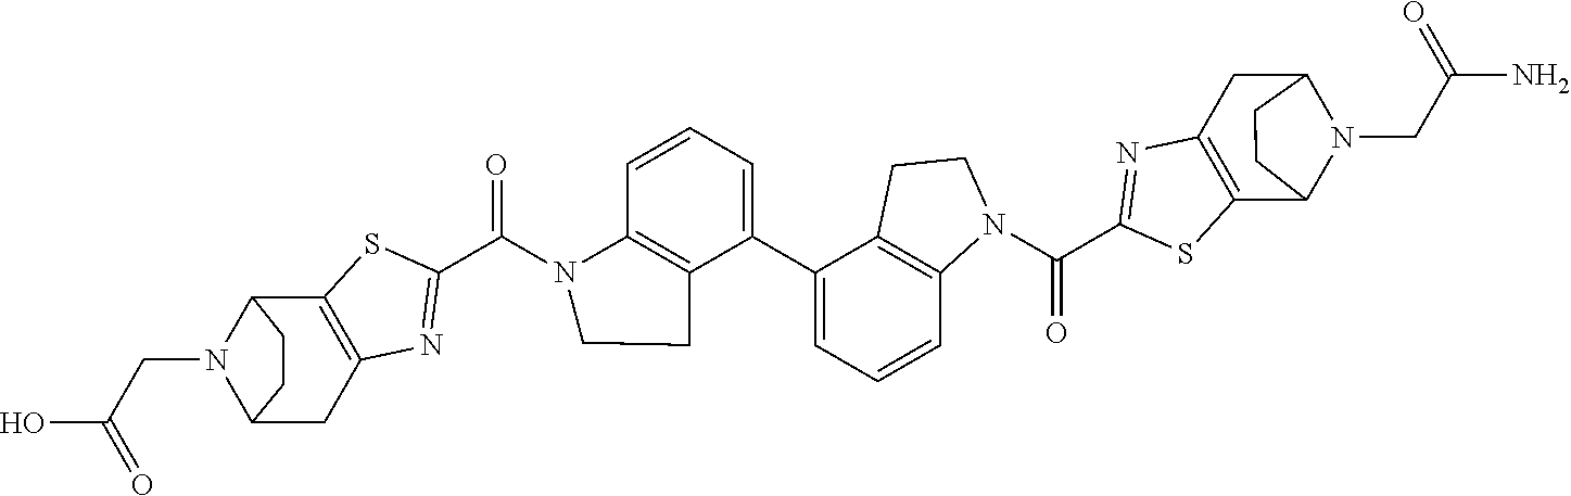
C12=C(SC(C(N3C4=C(C(C5=CC=CC6=C5CCN6C(C5=NC6=C(S5)C5N(CC(=O)N)C(C6)CC5)=O)=CC=C4)CC3)=O)=N1)C1N(CC(=O)O)C(C2)CC1
